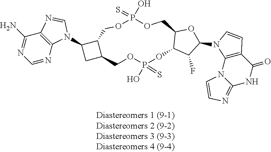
C1=NC2=C(C(N)=N1)N=CN2C1CC2C1COP(=S)(O)OCC1C(OP(O)(=S)OC2)C(F)C(N2C3=C(C(=O)NC4=NC=CN34)C=C2)O1
